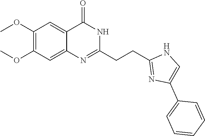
C1(OC)=C(OC)C=C2C(=C1)C(=O)NC(CCC1=NC(C3=CC=CC=C3)=CN1)=N2
